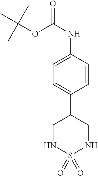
C1NS(=O)(=O)NCC1C1=CC=C(NC(=O)OC(C)(C)C)C=C1
